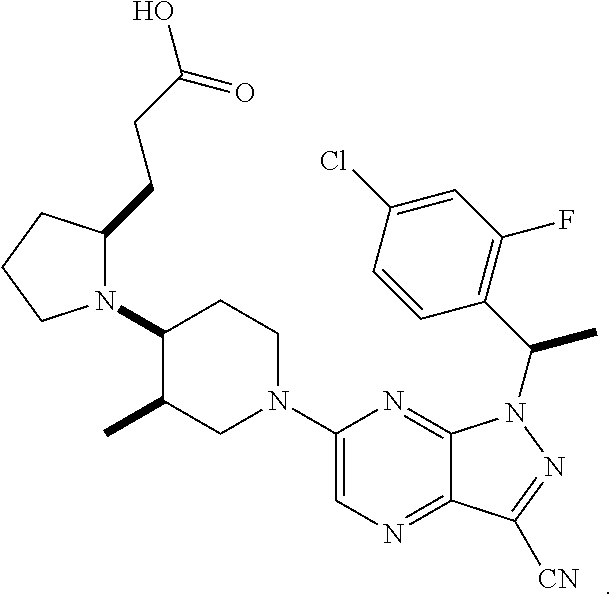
N1(C2=CN=C3C(=N2)N(C(C)C2=C(F)C=C(Cl)C=C2)N=C3[CN])CCC(N2C(CCC(O)=O)CCC2)C(C)C1
